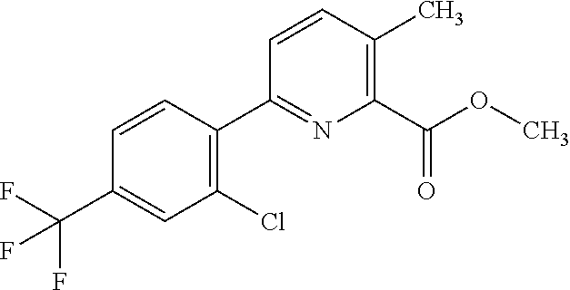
C1(Cl)=C(C2=NC(C(OC)=O)=C(C)C=C2)C=CC(C(F)(F)F)=C1
